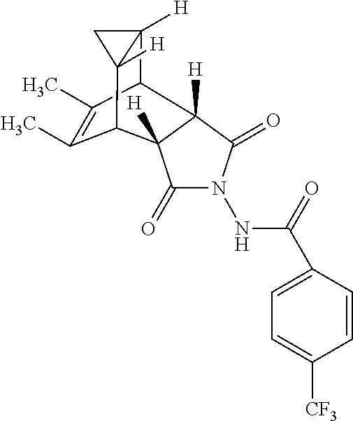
C1C2([H])C3C(C)=C(C)C(C12[H])C1([H])C(=O)N(NC(=O)C2=CC=C([CF3])C=C2)C(=O)C31[H]
